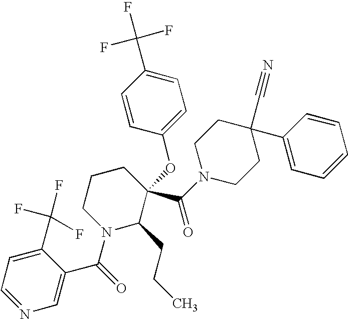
C1=NC=C(C(N2C(CCC)C(C(N3CCC(C4=CC=CC=C4)(C#N)CC3)=O)(OC3=CC=C(C(F)(F)F)C=C3)CCC2)=O)C(C(F)(F)F)=C1
